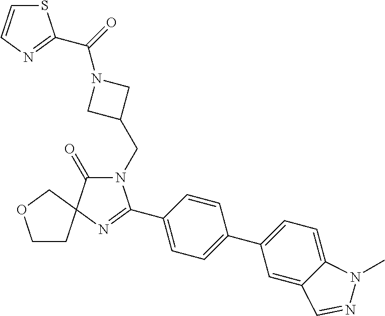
N1(CC2CN(C(=O)C3=NC=CS3)C2)C(=O)C2(N=C1C1=CC=C(C3=CC=C4C(=C3)C=NN4C)C=C1)COCC2
